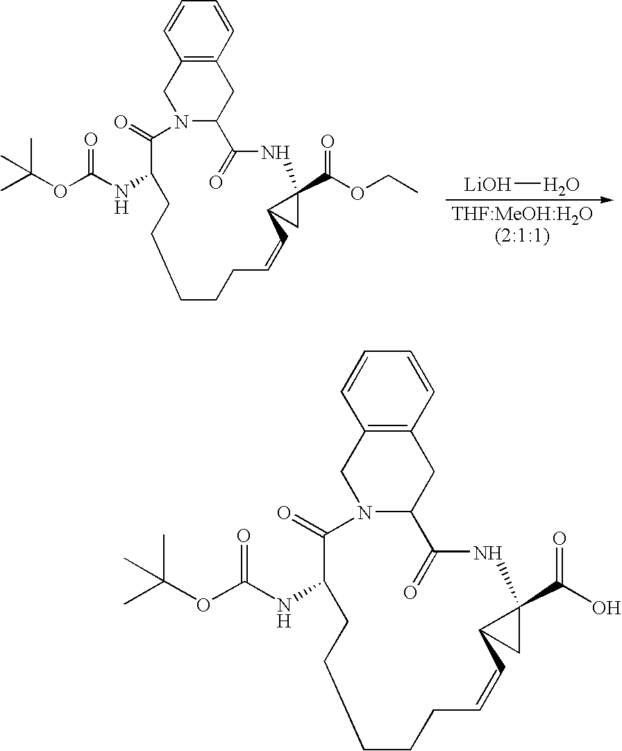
[LiOH]O.C1=CC2=C(C=C1)CC1N(C2)C(=O)C(NC(OC(C)(C)C)=O)CCCCCC=CC2CC2(C(=O)OCC)NC1=O.C1=CC2=C(C=C1)CC1N(C2)C(=O)C(NC(OC(C)(C)C)=O)CCCCCC=CC2CC2(C(=O)O)NC1=O
